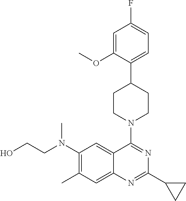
C1(N(CCO)C)=C(C)C=C2C(=C1)C(N1CCC(C3=CC=C(F)C=C3OC)CC1)=NC(C1CC1)=N2
